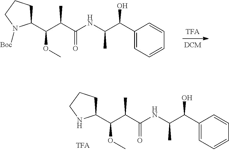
C1(C(C(C(=O)NC(C(C2=CC=CC=C2)O)C)C)OC)CCCN1[Boc].C1(C(C(C(=O)NC(C(C2=CC=CC=C2)O)C)C)OC)CCCN1
